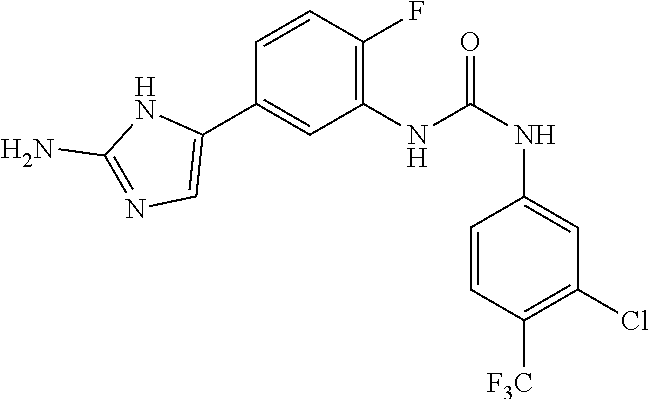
C1(NC(NC2=CC(Cl)=C([F3C])C=C2)=O)=C(F)C=CC(C2=CN=C(N)N2)=C1
